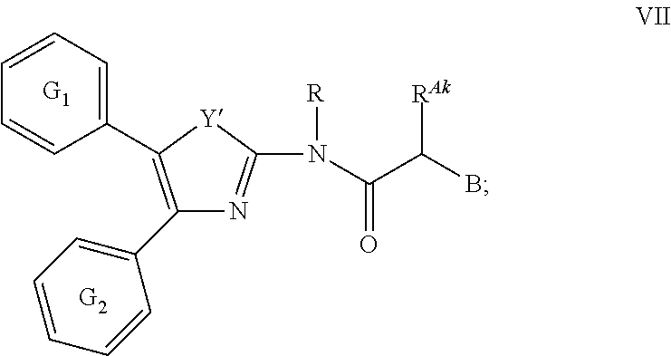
C1(C2=CC=CC=C2)=C(C2=CC=CC=C2)[Y]C(N([R])C(C(B)[RAk])=O)=N1
